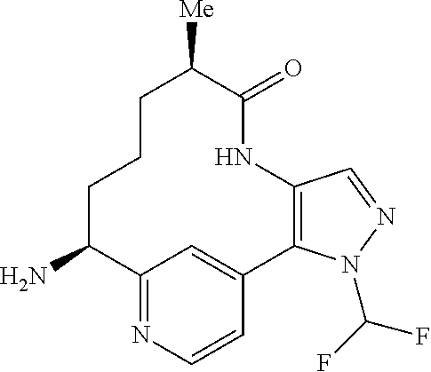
C12=C(N(C(F)F)N=C1)C1=CC(=NC=C1)C(N)CCCC([Me])C(=O)N2
